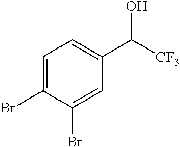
C1=C(Br)C(Br)=CC(C([CF3])O)=C1
